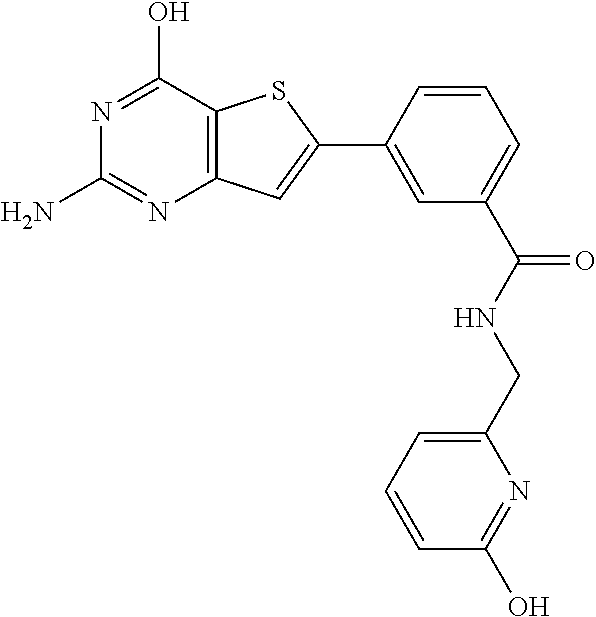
C1(N)=NC2=C(C(O)=N1)SC(C1=CC(C(NCC3=CC=CC(O)=N3)=O)=CC=C1)=C2
